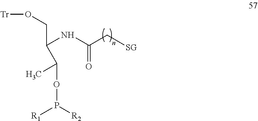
N(C(C[SG])=O)C(CO[Tr])C(OP([R1])[R2])C
